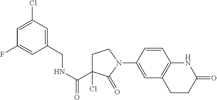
C1C(Cl)(C(NCC2=CC(Cl)=CC(F)=C2)=O)C(=O)N(C2=CC3=C(C=C2)NC(=O)CC3)C1
